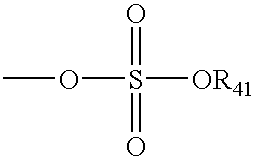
COS([OR41])(=O)=O
